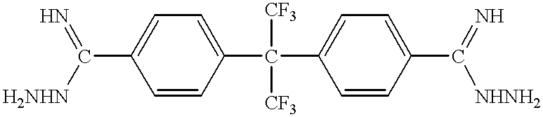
C1=C(C([H2NHN])=N)C=CC(C([CF3])([CF3])C2=CC=C(C([NHNH2])=N)C=C2)=C1
